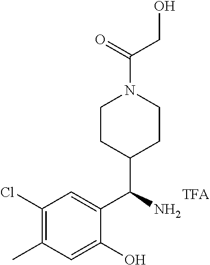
C1(Cl)=C(C)C=C(O)C(C(N)C2CCN(C(=O)CO)CC2)=C1
